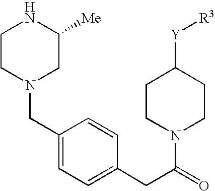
C1CN(CC2=CC=C(CC(N3CCC([Y][R3])CC3)=O)C=C2)CC([Me])N1
